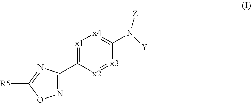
N1=C(C2=[x1][x4]=C(N([Y])[Z])[x3]=[x2]2)N=C([R5])O1
